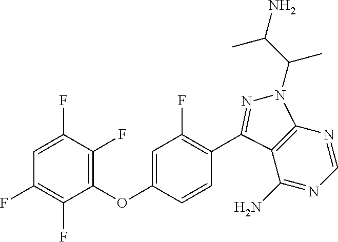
C1=C(F)C(F)=C(OC2=CC(F)=C(C3=NN(C(C(N)C)C)C4=C3C(N)=NC=N4)C=C2)C(F)=C1F
